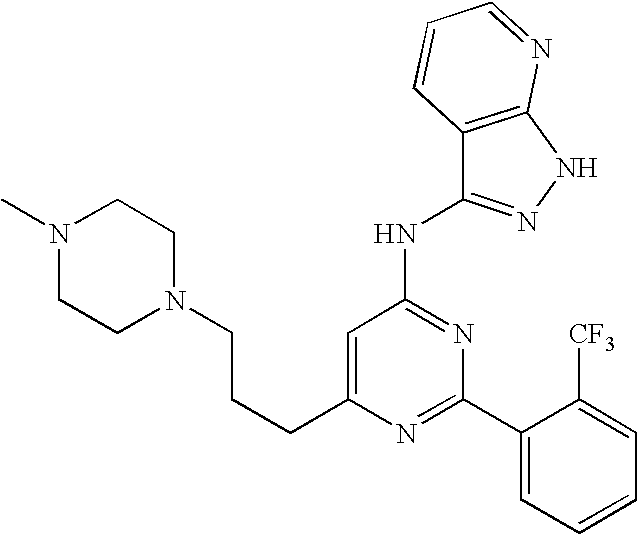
C(C1=CC(NC2=NNC3=C2C=CC=N3)=NC(C2=CC=CC=C2[CF3])=N1)CCN1CCN(C)CC1
